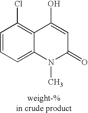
ClC1=C2C(=CC=C1)N(C)C(=O)C=C2O
